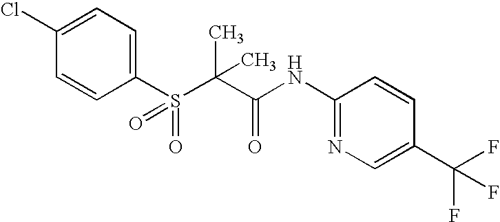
C1(Cl)=CC=C(S(=O)(C(C)(C(=O)NC2=NC=C(C(F)(F)F)C=C2)C)=O)C=C1
